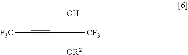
[F3C]C#CC(O)([OR2])[CF3]
